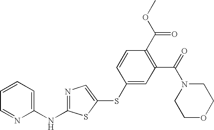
C1(NC2=NC=C(SC3=CC(C(=O)N4CCOCC4)=C(C(OC)=O)C=C3)S2)=CC=CC=N1
